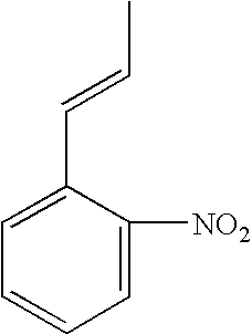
CC=CC1=CC=CC=C1[NO2]
